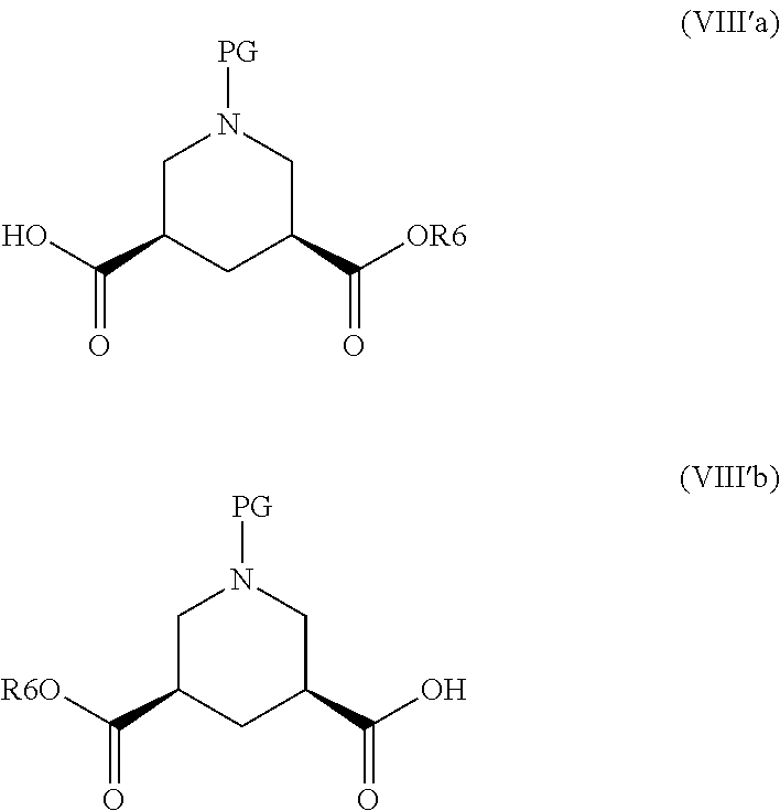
C1C(C(O)=O)CC(C([OR6])=O)CN1[PG].C1C(C([R6O])=O)CC(C(O)=O)CN1[PG]
